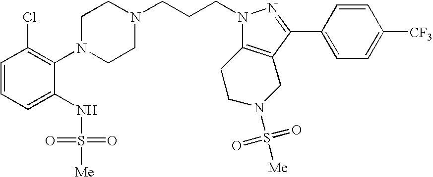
C1=CC=C(NS([Me])(=O)=O)C(N2CCN(CCCN3N=C(C4=CC=C([CF3])C=C4)C4=C3CCN(S([Me])(=O)=O)C4)CC2)=C1Cl
